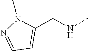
C1=C(CNC)N(C)N=C1
